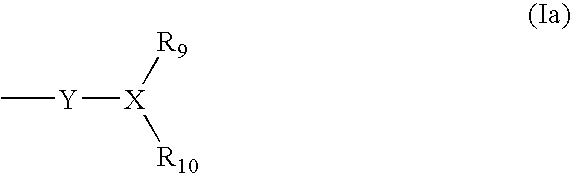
C[Y][X]([R10])[R9]
